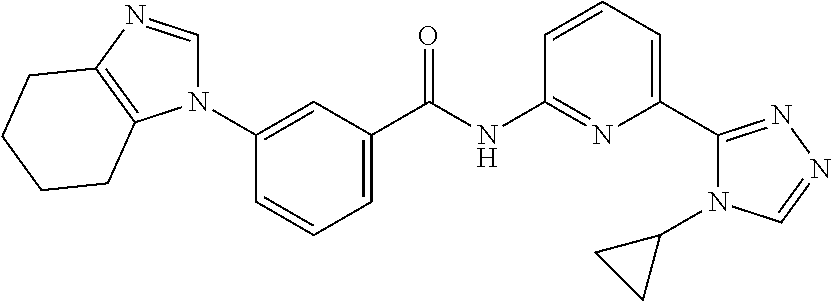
N1(C2=CC(C(NC3=NC(C4=NN=CN4C4CC4)=CC=C3)=O)=CC=C2)C=NC2=C1CCCC2
